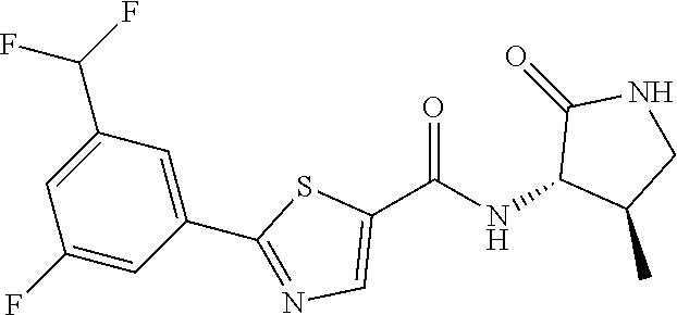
C1(C(NC2C(C)CNC2=O)=O)=CN=C(C2=CC(C(F)F)=CC(F)=C2)S1
